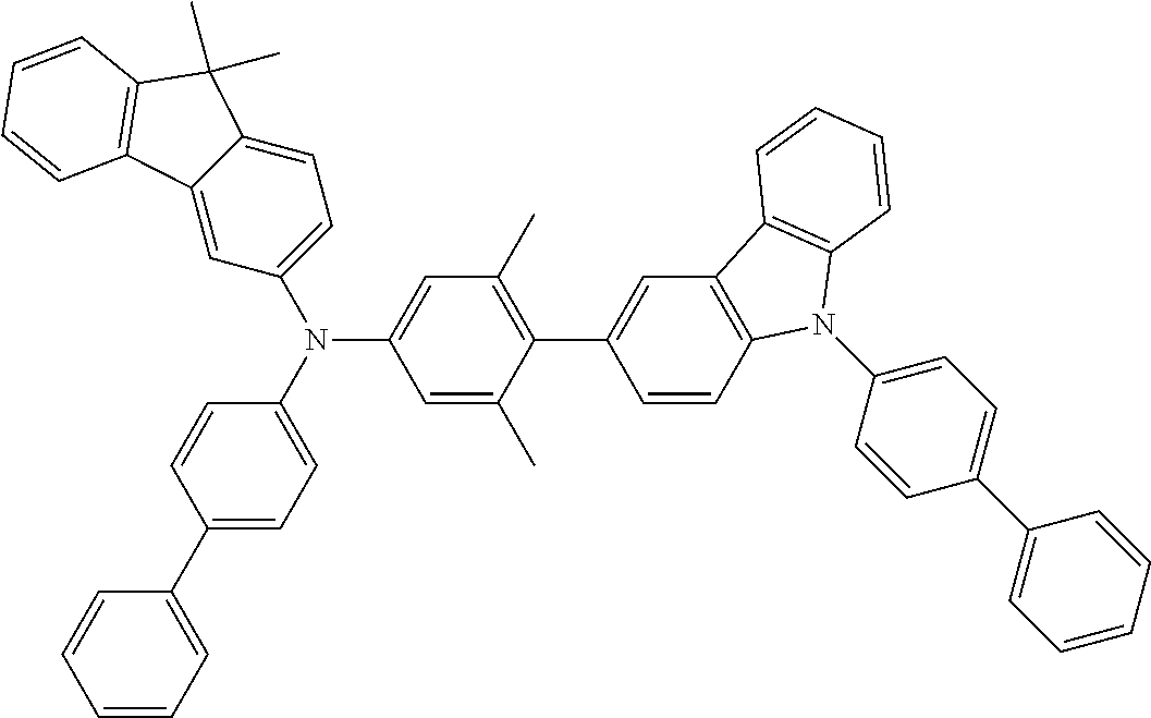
C1=C(N(C2=CC(C)=C(C3=CC4=C(C=C3)N(C3=CC=C(C5=CC=CC=C5)C=C3)C3=C4C=CC=C3)C(C)=C2)C2=CC=C(C3=CC=CC=C3)C=C2)C=C2C(=C1)C(C)(C)C1=C2C=CC=C1
